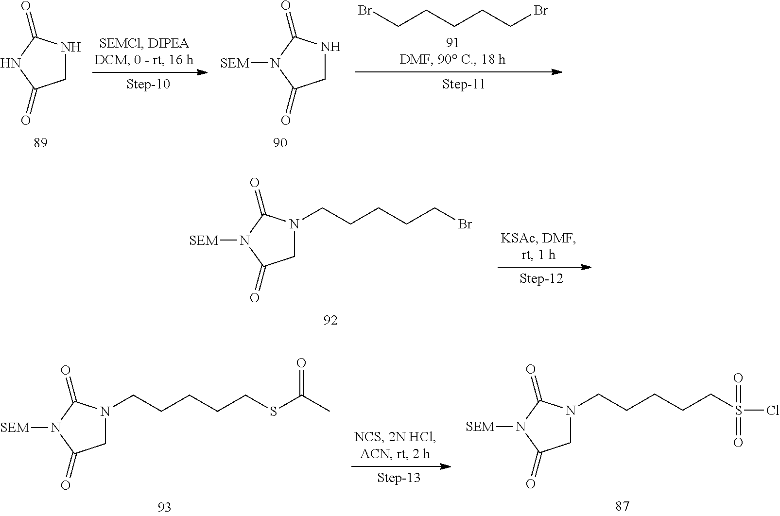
C(CCCCBr)Br.C1NC(=O)NC1=O.C1NC(=O)N([SEM])C1=O.C1N(CCCCCBr)C(=O)N([SEM])C1=O.C1N(CCCCCSC(C)=O)C(=O)N([SEM])C1=O.C1N(CCCCCS(Cl)(=O)=O)C(=O)N([SEM])C1=O
